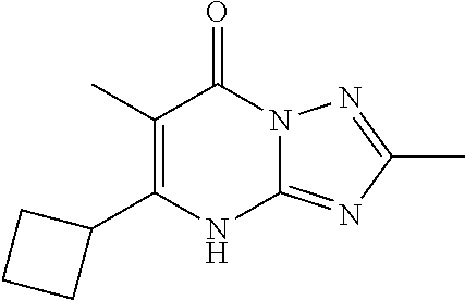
C1(C2CCC2)=C(C)C(=O)N2C(=NC(C)=N2)N1
